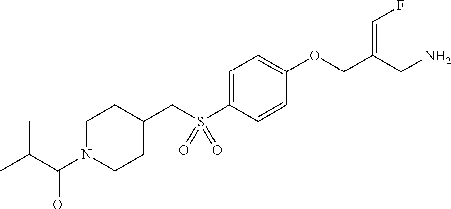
C1=C(S(CC2CCN(C(C(C)C)=O)CC2)(=O)=O)C=CC(OCC(CN)=CF)=C1
